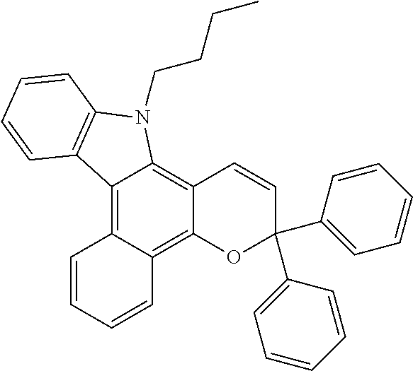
C12=C3C(=C4C(=C1N(CCCC)C1=C2C=CC=C1)C=CC(C1=CC=CC=C1)(C1=CC=CC=C1)O4)C=CC=C3
